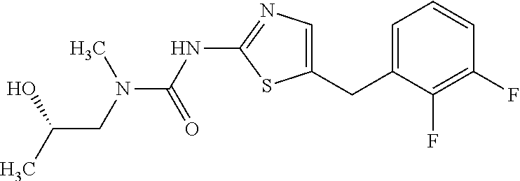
C1=C(CC2=CN=C(NC(=O)N(C)CC(C)O)S2)C(F)=C(F)C=C1
